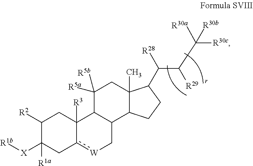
C1([R2])C([X][R1b])([R1a])Cc2[W]CC3C(C2([R3])C1)C([R5a])([R5b])CC1(C)C3CCC1C(C(C([R30c])([R30a])[R30b])[R29])[R28]
